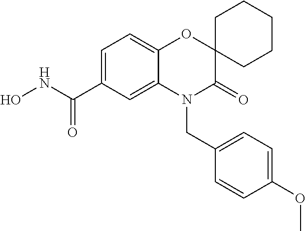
C1=C(C(NO)=O)C=C2C(=C1)OC1(C(=O)N2CC2=CC=C(OC)C=C2)CCCCC1
